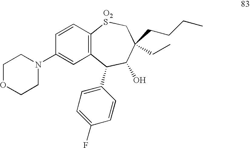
C1=CC2=C(C=C1N1CCOCC1)C(C1=CC=C(F)C=C1)C(O)C(CCCC)(CC)C[O2S]2
